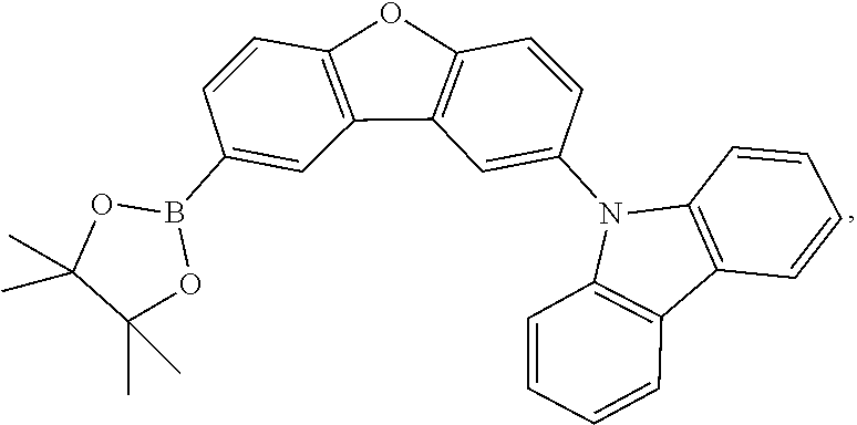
C1=CC=CC2=C1N(C1=CC3=C(OC4=C3C=C(B3OC(C)(C)C(C)(C)O3)C=C4)C=C1)C1=C23C(=CC=C1)C3
